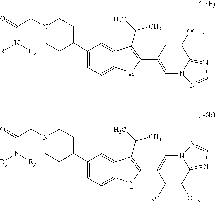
N1(CC(=O)N([Ry])[Ry])CCC(C2=CC=C3C(=C2)C(C(C)C)=C(C2=CN4C(=NC=N4)C([OCH3])=C2)N3)CC1.N1(CC(=O)N([Ry])[Ry])CCC(C2=CC=C3C(=C2)C(C(C)C)=C(C2=CN4C(=NC=N4)C(C)=C2C)N3)CC1
